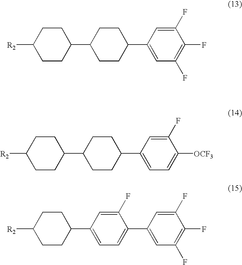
C1CC(C2CCC(C3=CC(F)=C(F)C(F)=C3)CC2)CCC1[R2].C1CC(C2CCC(C3=CC=C([OCF3])C(F)=C3)CC2)CCC1[R2].C1CC(C2=CC=C(C3=CC(F)=C(F)C(F)=C3)C(F)=C2)CCC1[R2]
